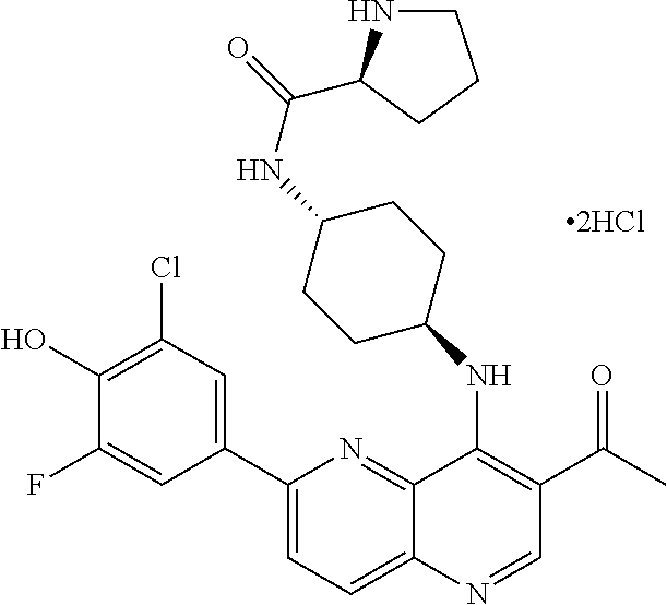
C12=NC(C3=CC(Cl)=C(O)C(F)=C3)=CC=C1N=CC(C(C)=O)=C2NC1CCC(NC(=O)C2NCCC2)CC1
